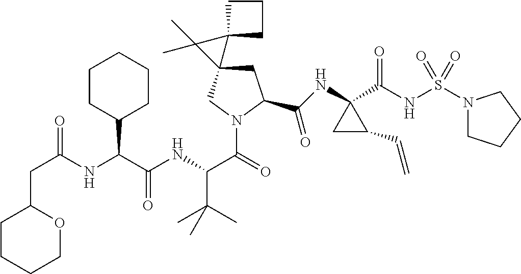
C1CCCOC1CC(=O)NC(C(NC(C(=O)N1CC2(CC1C(NC1(C(NS(N3CCCC3)(=O)=O)=O)CC1C=C)=O)C1(C2(C)C)CCC1)C(C)(C)C)=O)C1CCCCC1
